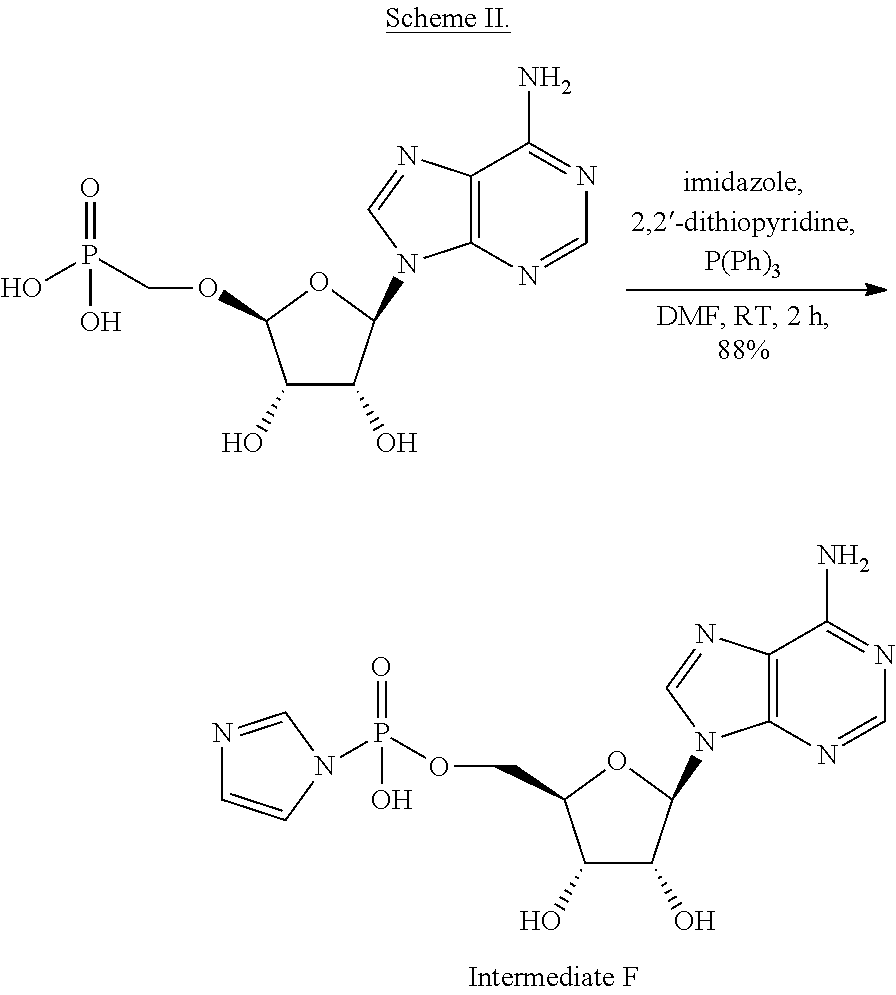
C1(O)C(O)C(N2C3=C(N=C2)C(N)=NC=N3)OC1COP(=O)(O)N1C=CN=C1.C1(O)C(O)C(N2C3=C(N=C2)C(N)=NC=N3)OC1OCP(=O)(O)O
